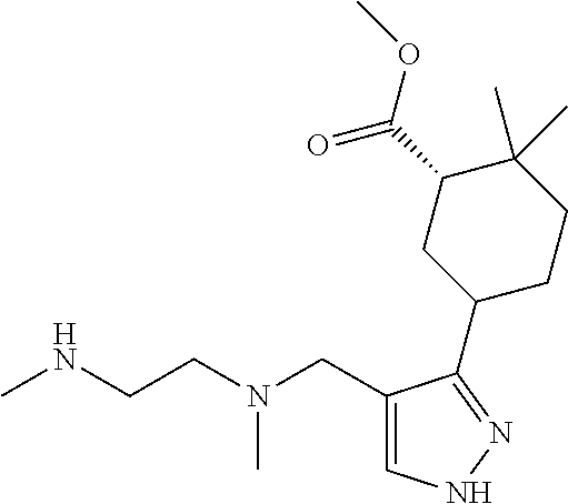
CNCCN(CC1=CNN=C1C1CCC(C)(C)C(C(=O)OC)C1)C
